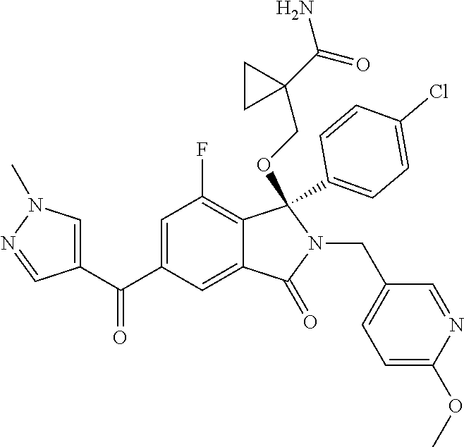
C1=C(C(=O)C2=CN(C)N=C2)C=C2C(=C1F)C(C1=CC=C(Cl)C=C1)(OCC1(C(=O)N)CC1)N(CC1=CC=C(OC)N=C1)C2=O
